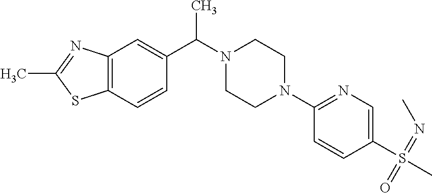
CC(N1CCN(C2=NC=C(S(C)(=NC)=O)C=C2)CC1)C1=CC2=C(C=C1)SC(C)=N2
